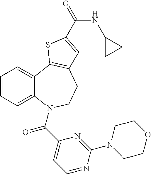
C1=CC=C2C(=C1)C1=C(CCN2C(C2=CC=NC(N3CCOCC3)=N2)=O)C=C(C(=O)NC2CC2)S1
